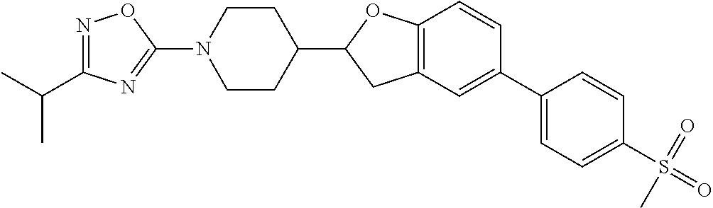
C1(N2CCC(C3CC4=C(O3)C=CC(C3=CC=C(S(=O)(=O)C)C=C3)=C4)CC2)=NC(C(C)C)=NO1
